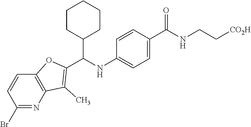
BrC1=NC2=C(C=C1)OC(C(NC1=CC=C(C(=O)NCC[CO2H])C=C1)C1CCCCC1)=C2C
